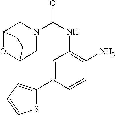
C1=C(C2=CC=CS2)C=CC(N)=C1NC(=O)N1CC2OC(C1)CC2
